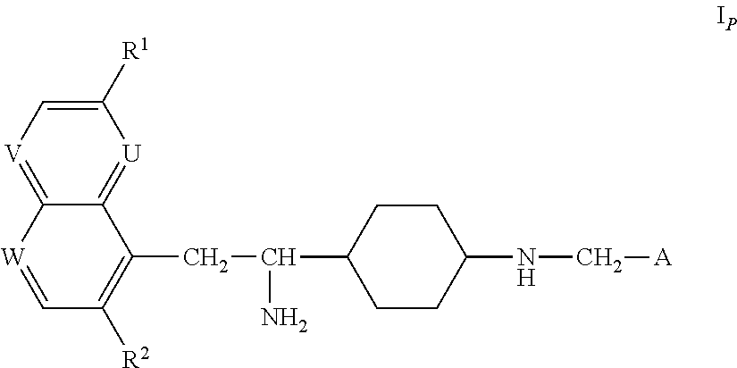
[U]1=C2C(=[V]C=C1[R1])[W]=CC([R2])=C2CC(C1CCC(NC[A])CC1)N
